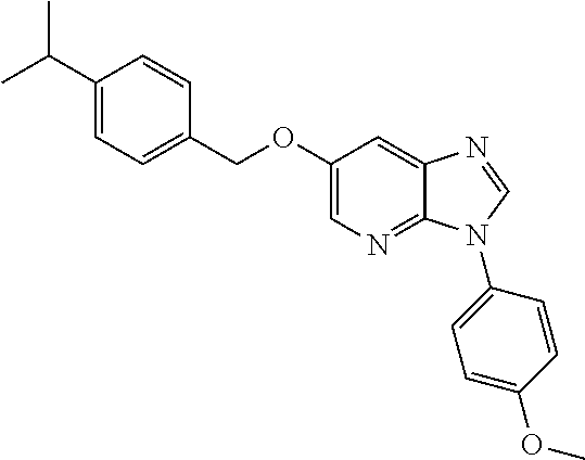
C1(C(C)C)=CC=C(COC2=CN=C3C(=C2)N=CN3C2=CC=C(OC)C=C2)C=C1
